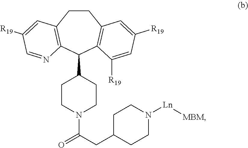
C1CN(C(CC2CCN([Ln][MBM])CC2)=O)CCC1C1C2=C(CCC3=C1N=CC([R19])=C3)C=C([R19])C=C2[R19]
